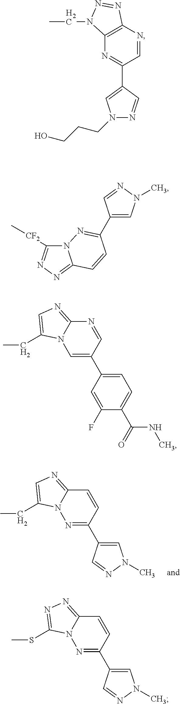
N1=C(C2=CN(C)N=C2)C=CC2=NC=C(CC)N12.C1=NC2=C(N=C1C1=CN(CCCO)N=C1)N(CC)N=N2.N12C([CF2]C)=NN=C1C=CC(C1=CN(C)N=C1)=N2.C1=C(C2=CC=C(C(NC)=O)C(F)=C2)C=NC2=NC=C(CC)N12.N1=C(C2=CN(C)N=C2)C=CC2=NN=C(SC)N12
